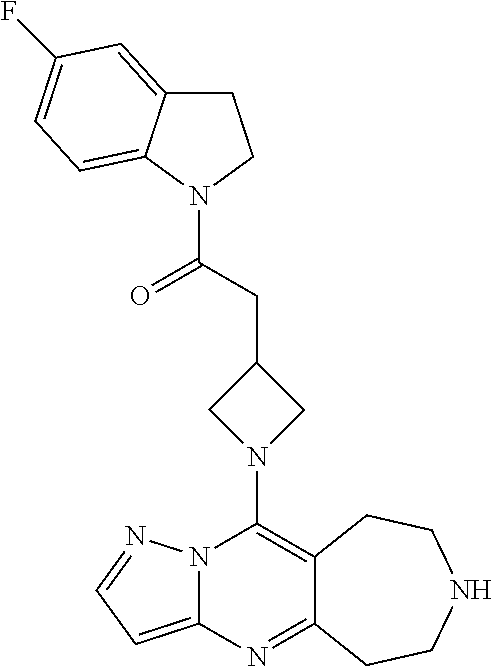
N12C(=CC=N1)N=C1C(=C2N2CC(CC(N3CCC4=CC(F)=CC=C34)=O)C2)CCNCC1
